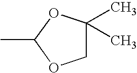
C1C(C)(C)OC(C)O1
